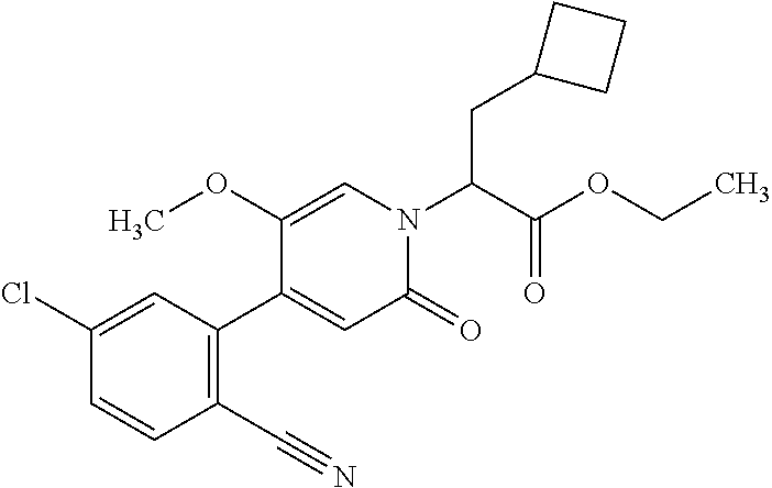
C(C(OCC)=O)(CC1CCC1)N1C=C(OC)C(C2=C(C#N)C=CC(Cl)=C2)=CC1=O
